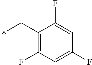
C1(CC)=C(F)C=C(F)C=C1F
